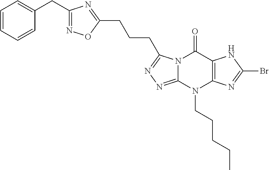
N12C(=NN=C1CCCC1=NC(CC3=CC=CC=C3)=NO1)N(CCCCC)C1=C(C2=O)NC(Br)=N1
